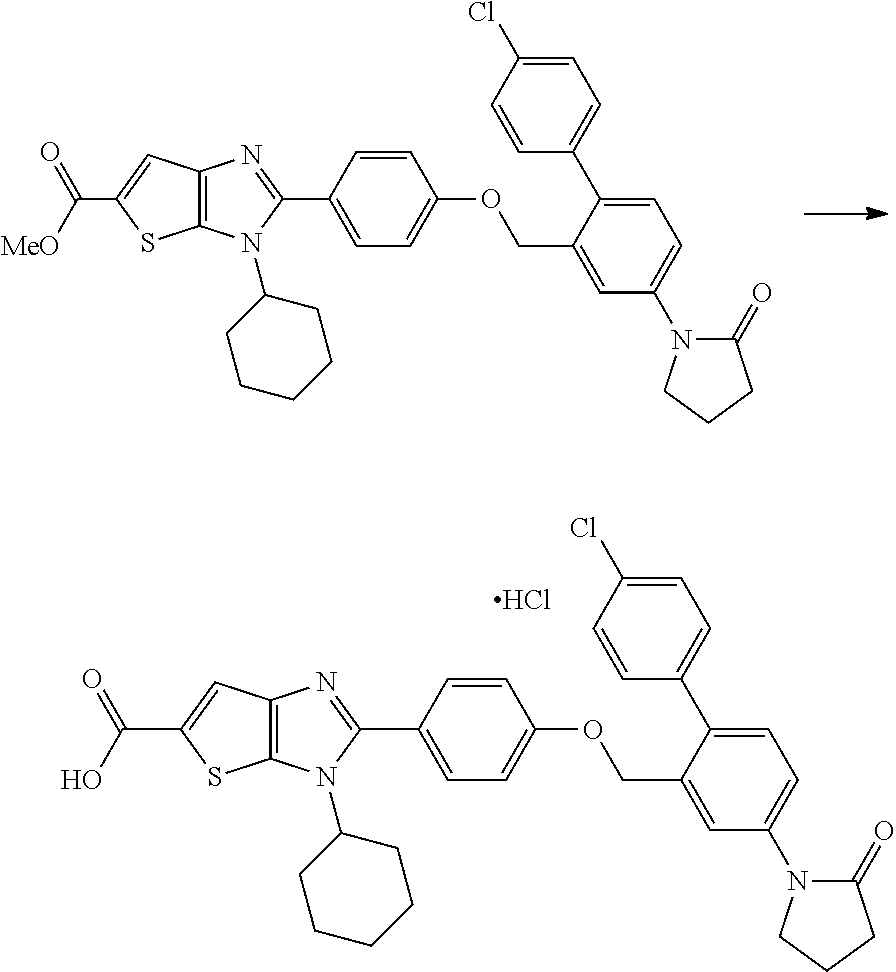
C12=C(C=C(C(=O)[MeO])S1)N=C(C1=CC=C(OCC3=CC(N4C(=O)CCC4)=CC=C3C3=CC=C(Cl)C=C3)C=C1)N2C1CCCCC1.C12=C(C=C(C(=O)O)S1)N=C(C1=CC=C(OCC3=CC(N4C(=O)CCC4)=CC=C3C3=CC=C(Cl)C=C3)C=C1)N2C1CCCCC1.Cl
